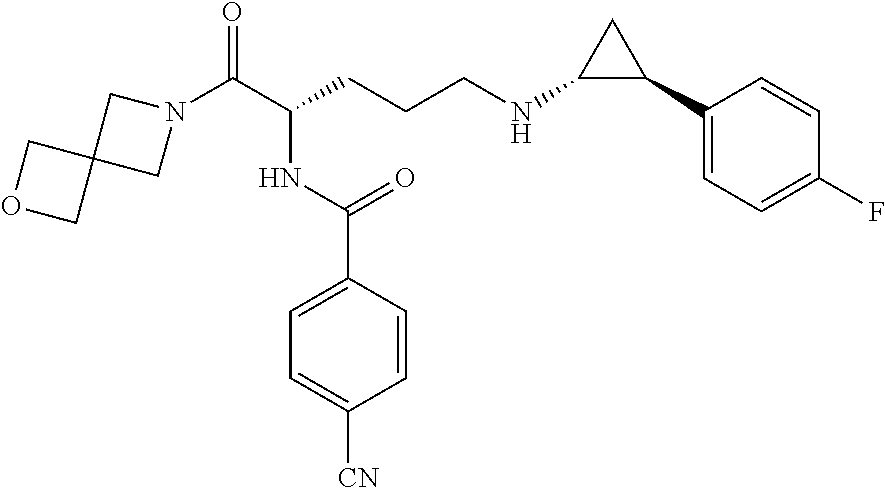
N1(C(C(CCCNC2C(C3=CC=C(F)C=C3)C2)NC(C2=CC=C([CN])C=C2)=O)=O)CC2(C1)COC2
